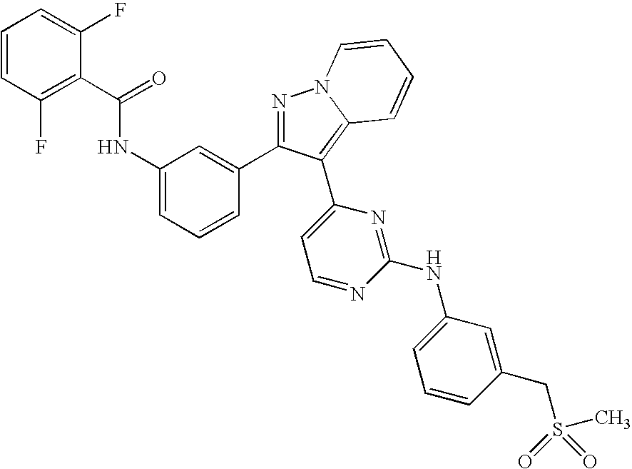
C1(C(=O)NC2=CC=CC(C3=NN4C(=C3C3=CC=NC(NC5=CC=CC(CS(=O)(C)=O)=C5)=N3)C=CC=C4)=C2)=C(F)C=CC=C1F
